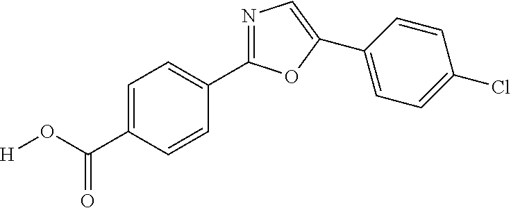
C1=C(C(=O)O[H])C=CC(C2=NC=C(C3=CC=C(Cl)C=C3)O2)=C1
